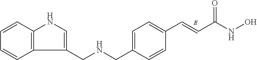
C(NO)(C=CC1=CC=C(CNCC2=CNC3=C2C=CC=C3)C=C1)=O
